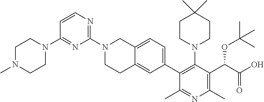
C1=CN=C(N2CCC3=CC(C4=C(N5CCC(C)(C)CC5)C(C(C(O)=O)OC(C)(C)C)=C(C)N=C4C)=CC=C3C2)N=C1N1CCN(C)CC1
